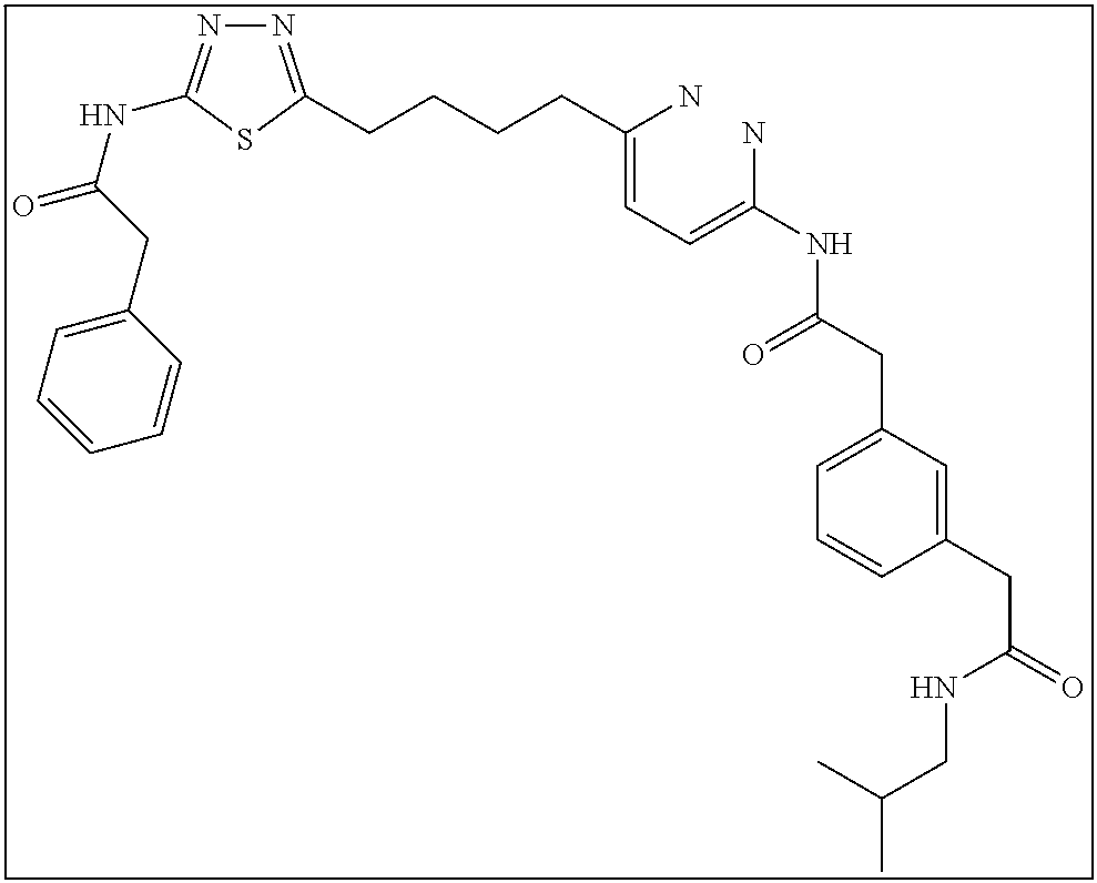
N1=C(CCCCC(=CC=C(N)NC(CC2=CC=CC(CC(=O)NCC(C)C)=C2)=O)N)SC(NC(=O)CC2=CC=CC=C2)=N1
